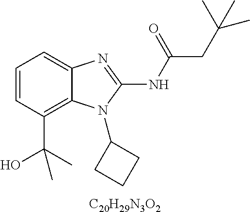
C1=CC(C(C)(O)C)=C2C(=C1)N=C(NC(=O)CC(C)(C)C)N2C1CCC1.[C20H29N3O2]
